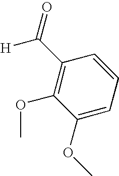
C1(OC)=CC=CC(C([H])=O)=C1OC
